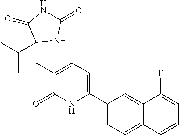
C1(C2=CC=C(CC3(C(C)C)NC(=O)NC3=O)C(=O)N2)=CC=C2C(=C1)C(F)=CC=C2
